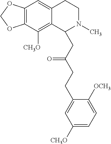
C12=C(C([CH3O])=C3C(=C1)CCN(C)C3CC(CCC1=CC([CH3O])=CC=C1[OCH3])=O)OCO2
